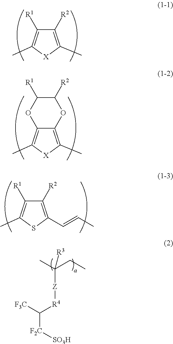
C1([R2])=C(C)[X]C(C)=C1[R1].C12=C(C)[X]C(C)=C1OC([R1])C([R2])O2.C1([R2])=C(C=CC)SC(C)=C1[R1].C([F2C][SO3H])([R4][Z]C(C)(CC)[R3])[F3C]
